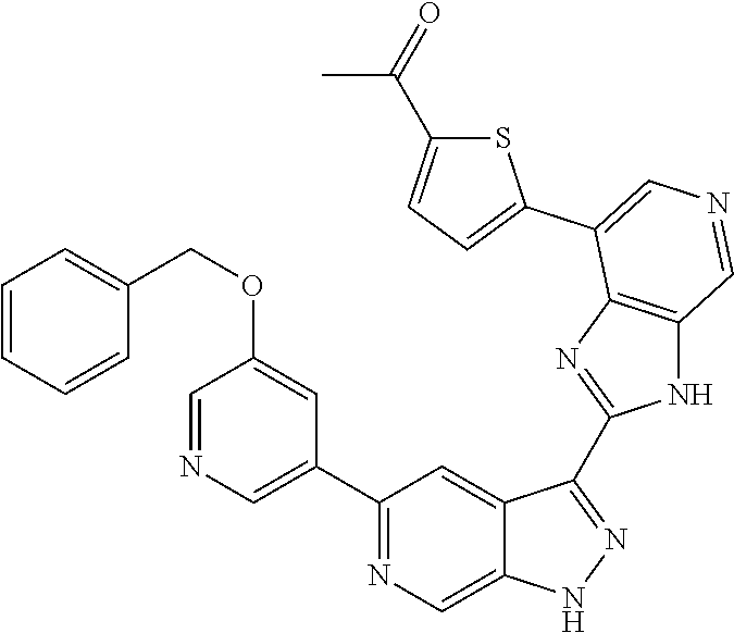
C1(C2=CN=CC(OCC3=CC=CC=C3)=C2)=NC=C2C(=C1)C(C1=NC3=C(N1)C=NC=C3C1=CC=C(C(=O)C)S1)=NN2
